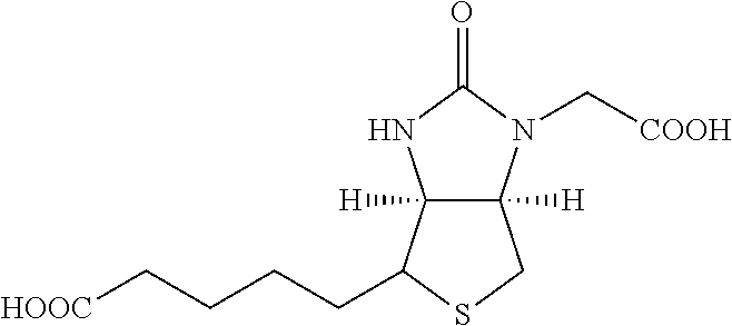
C12([H])C([H])(N(C[COOH])C(=O)N1)CSC2CCCC[HOOC]
